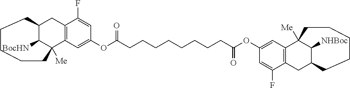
C12C([BocHN])C([Me])(C3=C(C1)C(F)=CC(OC(CCCCCCCCC(OC1=CC4=C(CC5C([NHBoc])C4([Me])CCCCC5)C(F)=C1)=O)=O)=C3)CCCCC2
